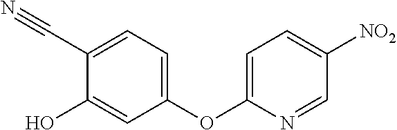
C1(C#N)=CC=C(OC2=CC=C([NO2])C=N2)C=C1O
